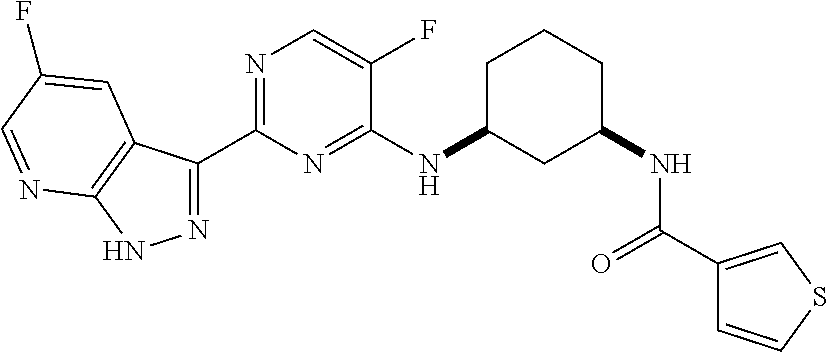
N1=C(C2=NC=C(F)C(NC3CC(NC(=O)C4=CSC=C4)CCC3)=N2)C2=C(N1)N=CC(F)=C2
